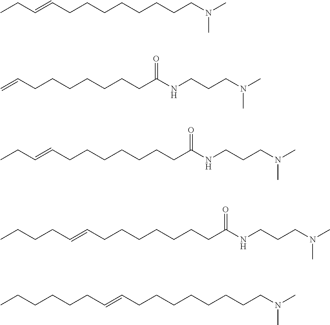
CCC=CCCCCCCCCN(C)C.C=CCCCCCCCC(NCCCN(C)C)=O.C(=CCCCCCCCC(NCCCN(C)C)=O)CC.C(=CCCCCCCCC(NCCCN(C)C)=O)CCCC.C(=CCCCCCCCCN(C)C)CCCCCC
